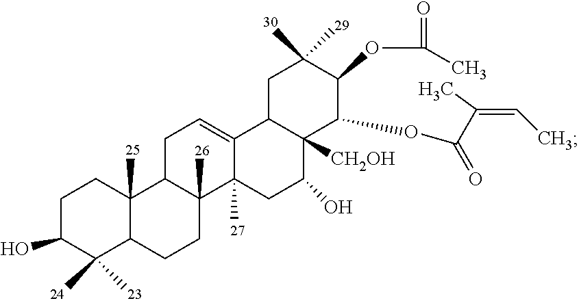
C1C(O)C(C)(C)C2C(C)(C1)C1C(C)(CC2)C2(C)C(=CC1)C1C([CH2OH])(C(O)C2)C(OC(C(=CC)C)=O)C(OC(C)=O)C(C)(C)C1
